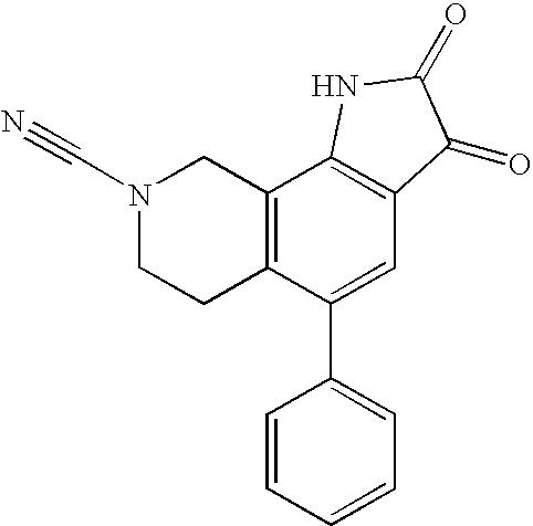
C12=C(C(C3=CC=CC=C3)=CC3=C1NC(=O)C3=O)CCN(C#N)C2
